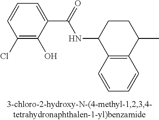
C1(Cl)=C(O)C(C(NC2C3=C(C(C)CC2)C=CC=C3)=O)=CC=C1
